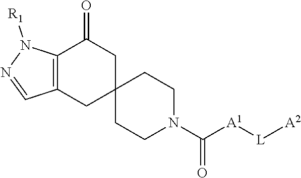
C12=C(CC3(CC1=O)CCN(C([A1][L][A2])=O)CC3)C=NN2[R1]
